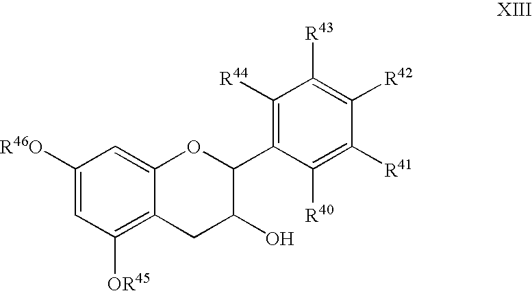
C1([R46O])=CC([OR45])=C2C(=C1)OC(C1=C([R44])C([R43])=C([R42])C([R41])=C1[R40])C(O)C2
